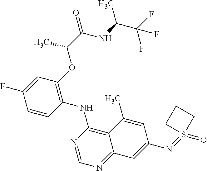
C1=CC(NC2=C3C(=NC=N2)C=C(N=S2(=O)CCC2)C=C3C)=C(OC(C(NC(C(F)(F)F)C)=O)C)C=C1F
